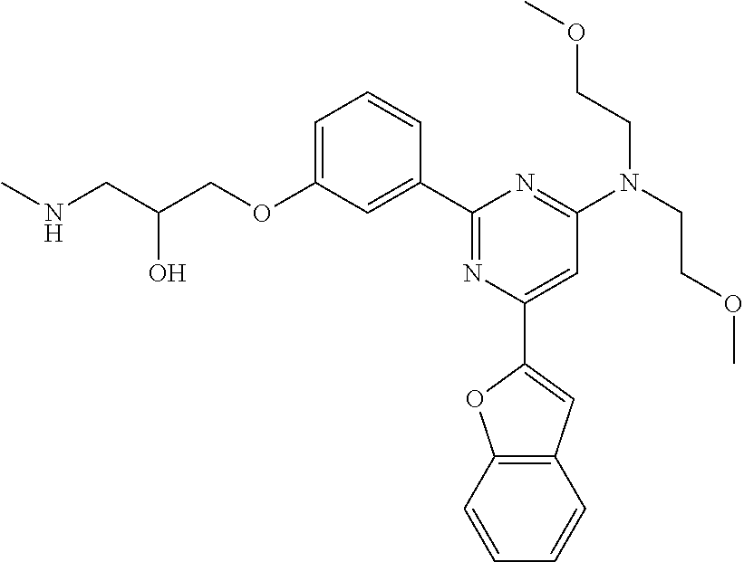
C1=C(OCC(CNC)O)C=C(C2=NC(C3=CC4=C(O3)C=CC=C4)=CC(N(CCOC)CCOC)=N2)C=C1
